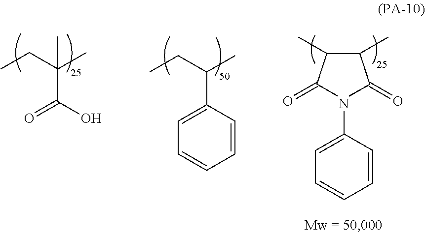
O=C(O)C(C)(C)CC.C(C(C=O)C)(C=O)C.C1=CC=CC=C1.C1(C(C)CC)=CC=CC=C1.N
